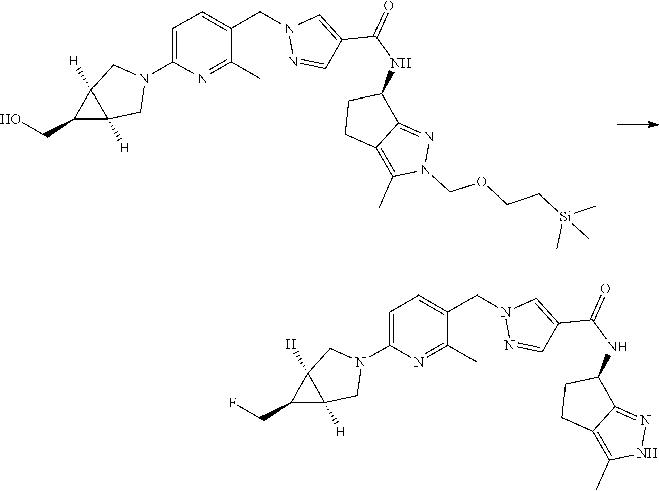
C1=C(N2CC3([H])C([H])(C2)C3CO)N=C(C)C(CN2N=CC(C(NC3CCC4=C(C)N(COCC[Si](C)(C)C)N=C34)=O)=C2)=C1.C1=C(N2CC3([H])C([H])(C2)C3CF)N=C(C)C(CN2N=CC(C(NC3CCC4=C(C)NN=C34)=O)=C2)=C1
